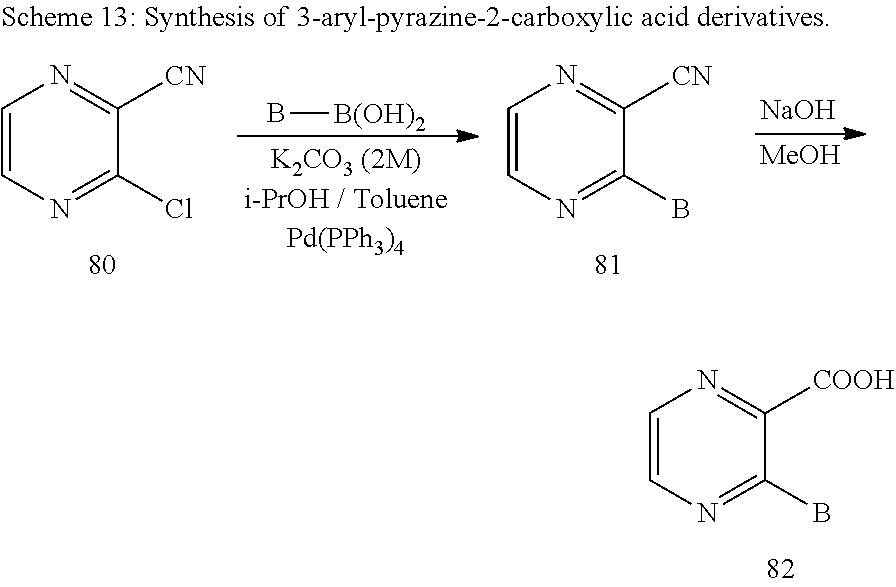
C1=CN=C(Cl)C([CN])=N1.B[B(OH)2].C1=CN=C(B)C([CN])=N1.[NaOH].[MeOH].C1=CN=C(B)C([COOH])=N1
